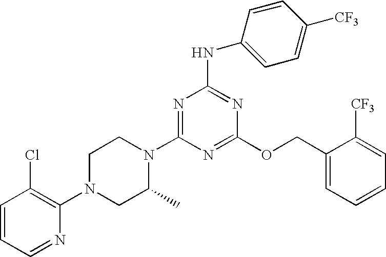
C1=CC=NC(N2CC(C)N(C3=NC(NC4=CC=C([CF3])C=C4)=NC(OCC4=CC=CC=C4[CF3])=N3)CC2)=C1Cl
